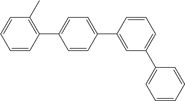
C1=CC(C2=CC=C(C3=CC(C4=CC=CC=C4)=CC=C3)C=C2)=C(C)C=C1
